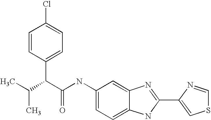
C1=C2C(=CC=C1NC(C(C(C)C)C1=CC=C(Cl)C=C1)=O)NC(C1=CSC=N1)=N2
